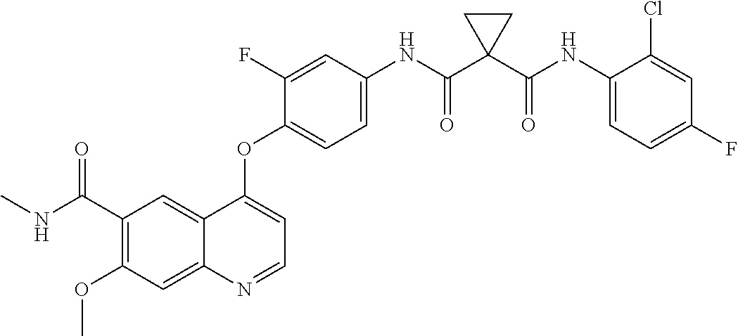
C12=CC(C(NC)=O)=C(OC)C=C1N=CC=C2OC1=CC=C(NC(C2(C(NC3=CC=C(F)C=C3Cl)=O)CC2)=O)C=C1F
